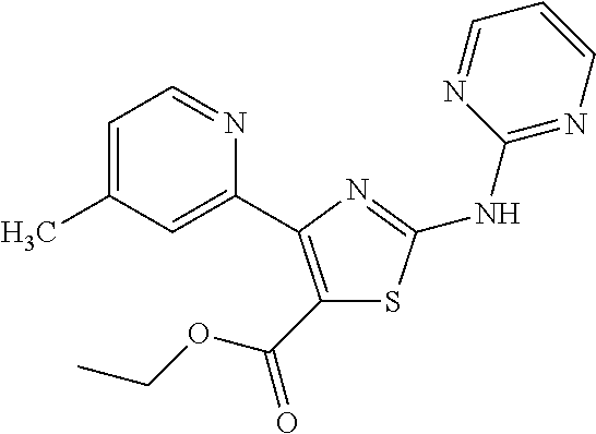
C1(C(OCC)=O)=C(C2=CC(C)=CC=N2)N=C(NC2=NC=CC=N2)S1
